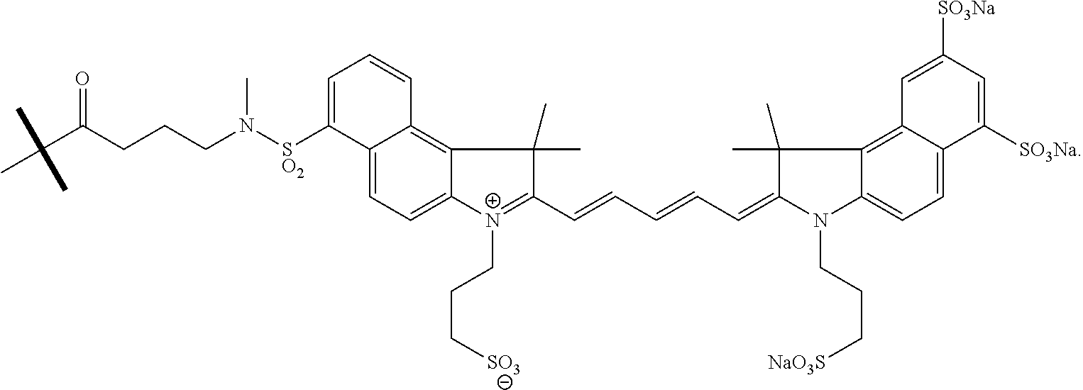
C12=CC=C3C(=C1C=CC=C2[SO2]N(CCCC(C(C)(C)C)=O)C)C(C)(C)C(C=CC=CC=C1N(CCC[NaO3S])C2=CC=C4C(=C2C1(C)C)C=C([SO3Na])C=C4[SO3Na])=[N+]3CCC[SO3]
